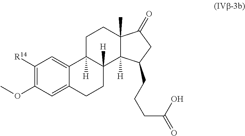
C1([R14])=C(OC)C=C2C(=C1)C1([H])C([H])(CC2)C2([H])C(C)(CC1)C(=O)CC2CCCC(=O)O
